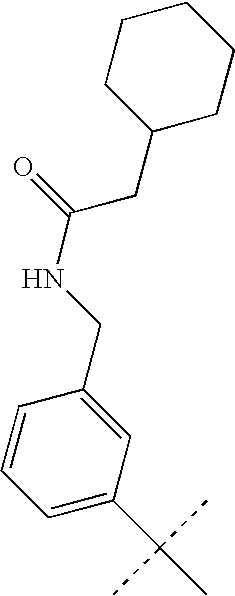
C1=C(C(C)(C)C)C=C(CNC(CC2CCCCC2)=O)C=C1
